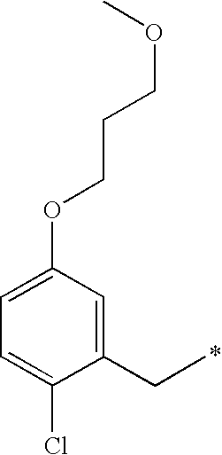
C1(CC)=CC(OCCCOC)=CC=C1Cl
